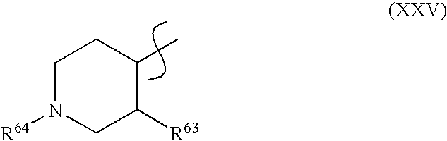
C1N([R64])CC([R63])C(C)C1
